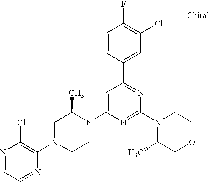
N1=CC=NC(N2CCN(C3=CC(C4=CC(Cl)=C(F)C=C4)=NC(N4C(C)COCC4)=N3)C(C)C2)=C1Cl
